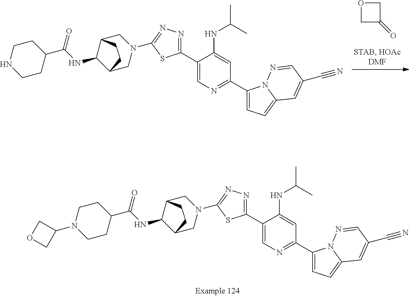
C1(C2=NN=C(N3CC4C(NC(=O)C5CCNCC5)C(C3)CC4)S2)=CN=C(C2=CC=C3N2N=CC(C#N)=C3)C=C1NC(C)C.O1CC(=O)C1.C1(C2=NN=C(N3CC4C(NC(=O)C5CCN(C6COC6)CC5)C(C3)CC4)S2)=CN=C(C2=CC=C3N2N=CC(C#N)=C3)C=C1NC(C)C
